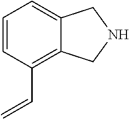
C1=CC(C=C)=C2C(=C1)CNC2
